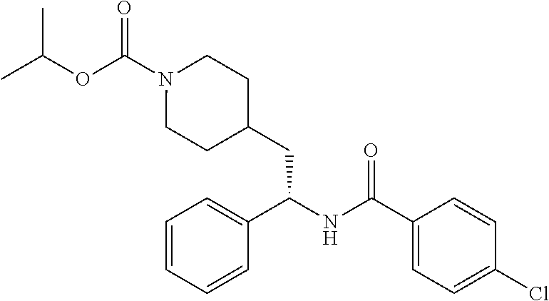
O(C(N1CCC(CC(NC(C2=CC=C(Cl)C=C2)=O)C2=CC=CC=C2)CC1)=O)C(C)C
